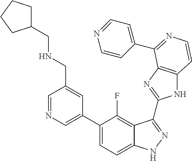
C1=C(C2=CC=C3C(=C2F)C(C2=NC4=C(N2)C=CN=C4C2=CC=NC=C2)=NN3)C=C(CNCC2CCCC2)C=N1
